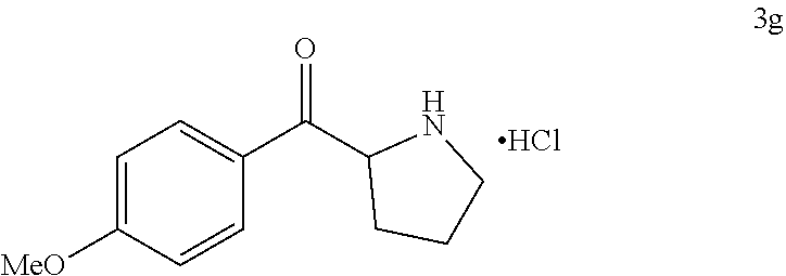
C1=C([MeO])C=CC(C(C2CCCN2)=O)=C1.Cl
